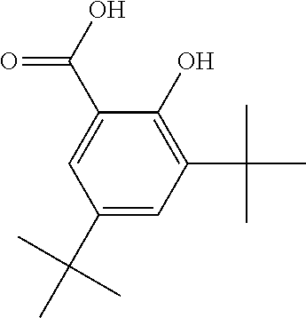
C1(C(C)(C)C)=CC(C(C)(C)C)=C(O)C(C(O)=O)=C1
